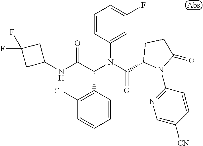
C1=CC(C(C(NC2CC(F)(F)C2)=O)N(C(=O)C2N(C3=NC=C([CN])C=C3)C(=O)CC2)C2=CC(F)=CC=C2)=C(Cl)C=C1
